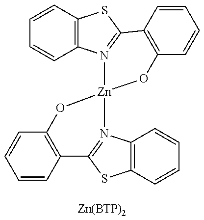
C1=CC2=C(C=C1)O[Zn]1(N3=C2SC2=C3C=CC=C2)OC2=C(C=CC=C2)C2=N1C1=C(S2)C=CC=C1.[Zn(BTP)2]
